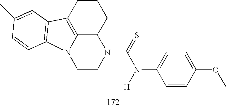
C12=C3CCCC1N(C(=S)N([H])C1=CC=C(OC)C=C1)CCN2C1=C3C=C(C)C=C1
